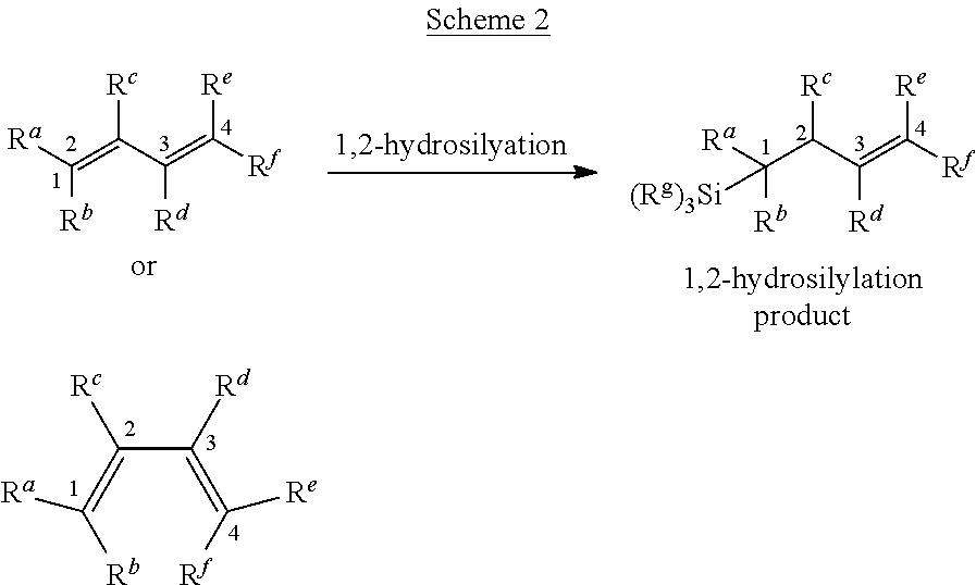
C(C(=C([Rb])[Ra])[Rc])(=C([Rf])[Re])[Rd].[Rc]C(C(=C([Rf])[Re])[Rd])=C([Ra])[Rb].[Rc]C(C(=C([Rf])[Re])[Rd])C([Ra])([Rb])[(Rg)3Si]
